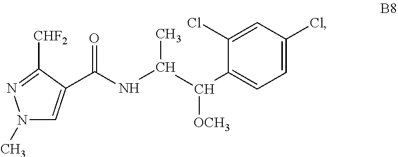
O=C(NC(C)C(C1=CC=C(Cl)C=C1Cl)[OCH3])C1=CN(C)N=C1[CHF2]
